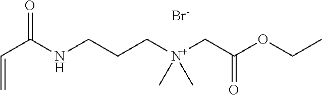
C=CC(NCCC[N+](CC(OCC)=O)(C)C)=O.[Br-]
